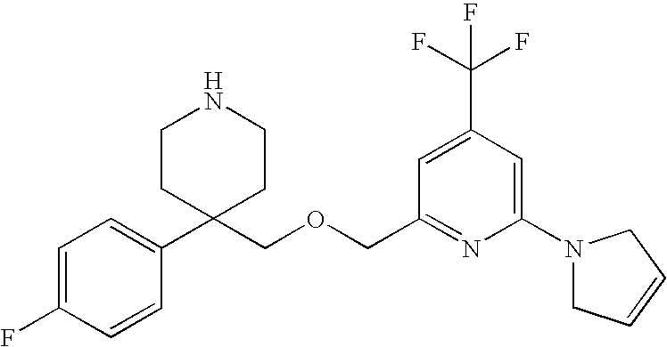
C1=C(F)C=CC(C2(COCC3=NC(N4CC=CC4)=CC(C(F)(F)F)=C3)CCNCC2)=C1
